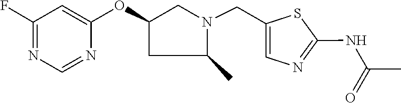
C1C(C)N(CC2=CN=C(NC(=O)C)S2)CC1OC1=CC(F)=NC=N1
